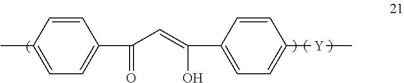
C1=CC(C)=CC=C1C(C=C(O)C1=CC=C([Y]C)C=C1)=O
